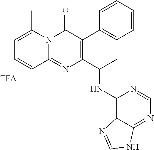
N12C(=NC(C(C)NC3=C4C(=NC=N3)NC=N4)=C(C3=CC=CC=C3)C1=O)C=CC=C2C
